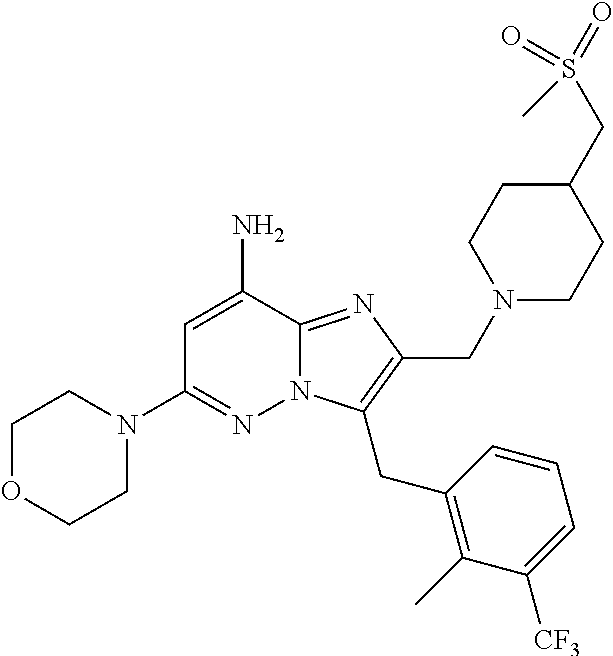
NC1=CC(N2CCOCC2)=NN2C1=NC(CN1CCC(CS(=O)(=O)C)CC1)=C2CC1=C(C)C([CF3])=CC=C1
